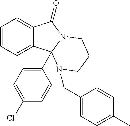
C12=CC=CC=C1C1(C3=CC=C(Cl)C=C3)N(C2=O)CCCN1CC1=CC=C(C)C=C1
